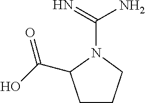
N1(C(=N)N)C(C(O)=O)CCC1
